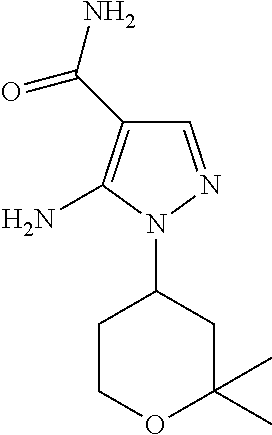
C1(N2N=CC(C(N)=O)=C2N)CCOC(C)(C)C1
